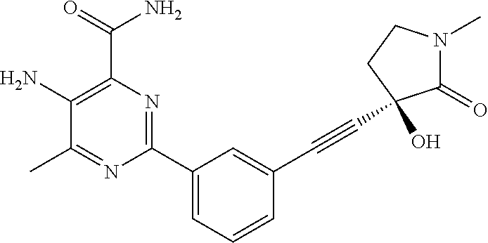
C1(C)=NC(C2=CC=CC(C#CC3(O)C(=O)N(C)CC3)=C2)=NC(C(=O)N)=C1N
